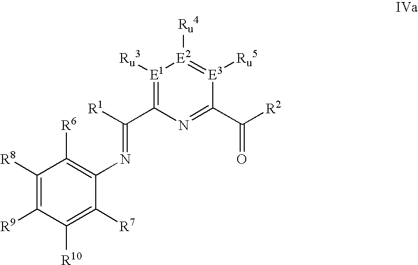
C1([R8])=C([R9])C([R10])=C([R7])C(N=C(C2=[E1]([Ru3])[E2]([Ru4])=[E3]([Ru5])C(C([R2])=O)=N2)[R1])=C1[R6]
